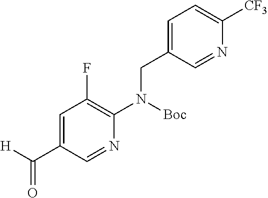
C1=C(CN(C2=C(F)C=C(C([H])=O)C=N2)[Boc])C=NC([CF3])=C1
